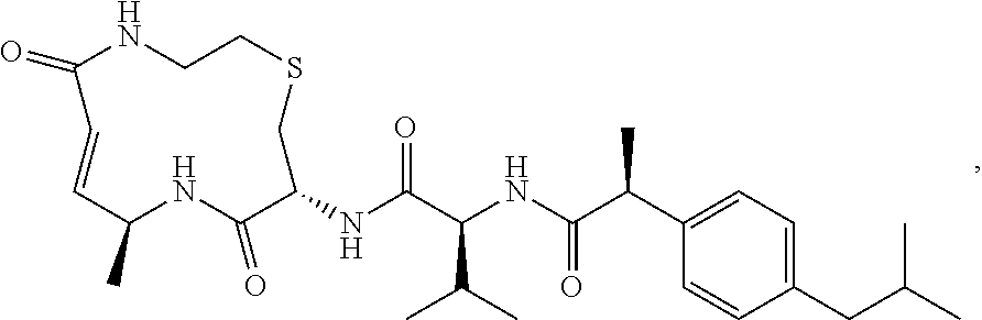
O=C1NCCSCC(NC(C(NC(C(C2=CC=C(CC(C)C)C=C2)C)=O)C(C)C)=O)C(=O)NC(C)C=C1
